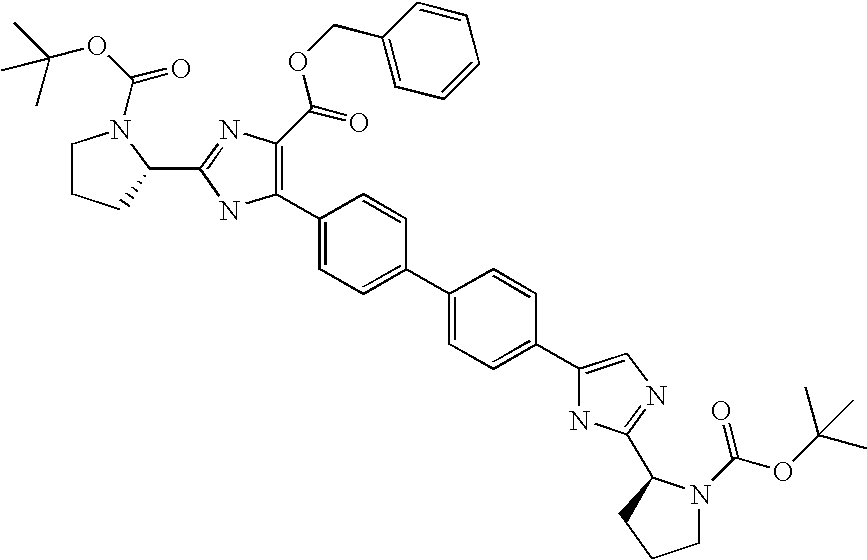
C1(C2=C(C(OCC3=CC=CC=C3)=O)N=C(C3N(C(OC(C)(C)C)=O)CCC3)N2)=CC=C(C2=CC=C(C3=CN=C(C4N(C(OC(C)(C)C)=O)CCC4)N3)C=C2)C=C1
